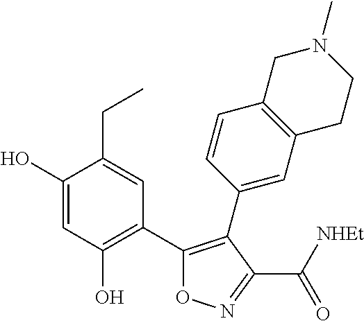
C1(O)=CC(O)=C(C2=C(C3=CC4=C(C=C3)CN(C)CC4)C(C(=O)[NHEt])=NO2)C=C1CC
